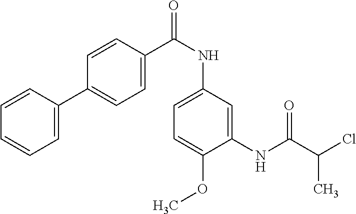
C1=C(OC)C(NC(C(Cl)C)=O)=CC(NC(=O)C2=CC=C(C3=CC=CC=C3)C=C2)=C1
